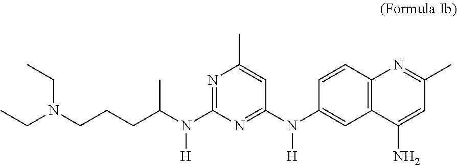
N1=C(N(C(CCCN(CC)CC)C)[H])N=C(N(C2=CC3=C(C=C2)N=C(C)C=C3N)[H])C=C1C
